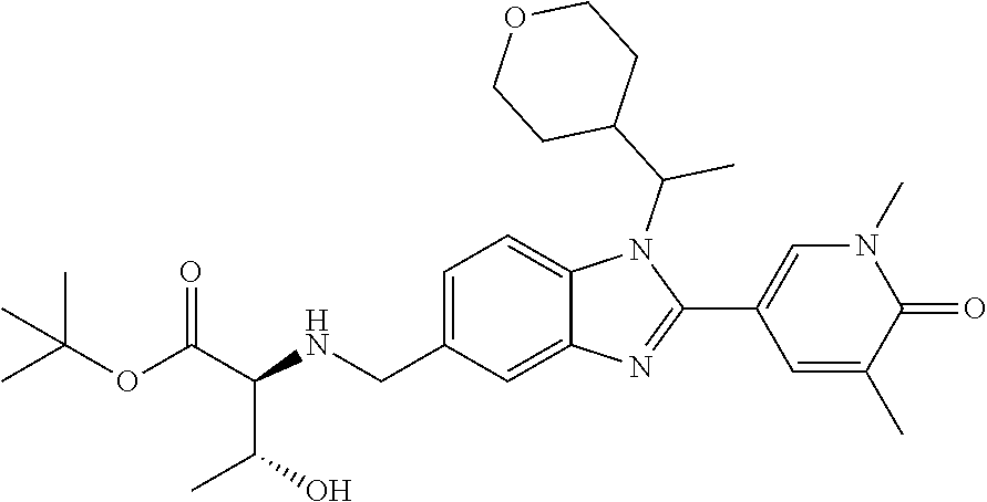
C12=CC=C(CNC(C(O)C)C(OC(C)(C)C)=O)C=C1N=C(C1=CN(C)C(=O)C(C)=C1)N2C(C1CCOCC1)C
